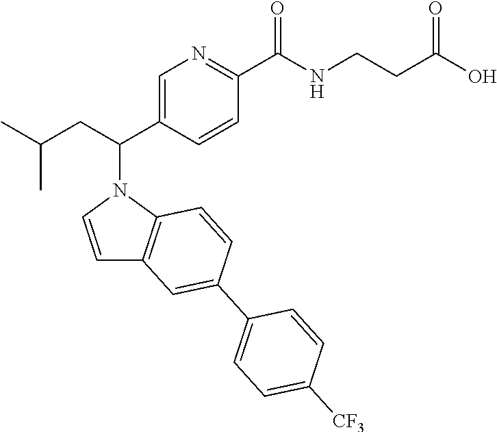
C1=CN(C(CC(C)C)C2=CN=C(C(NCCC(O)=O)=O)C=C2)C2=C1C=C(C1=CC=C([CF3])C=C1)C=C2
